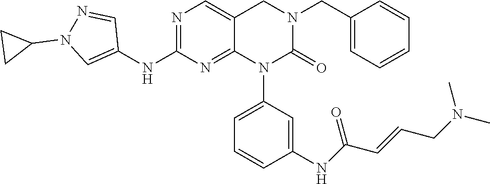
N1=C(NC2=CN(C3CC3)N=C2)N=C2C(=C1)CN(CC1=CC=CC=C1)C(=O)N2C1=CC=CC(NC(C=CCN(C)C)=O)=C1
